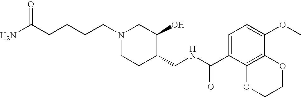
C(CCCN1CCC(CNC(C2=CC=C(OC)C3=C2OCCO3)=O)C(O)C1)C(N)=O
